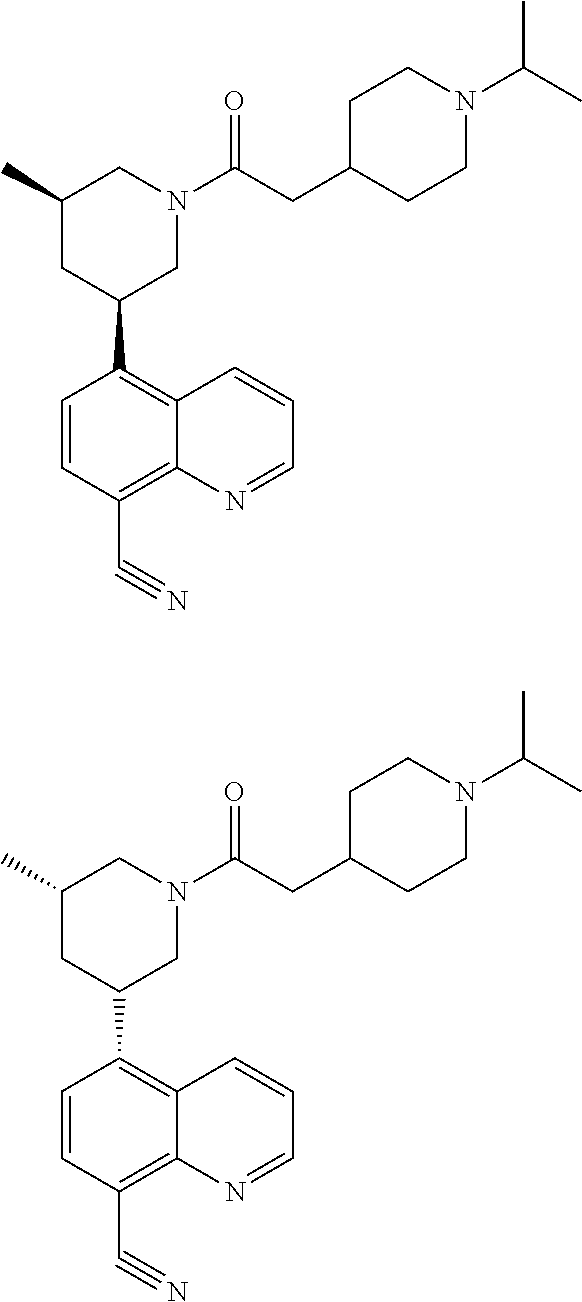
C1(C)CC(C2=C3C(=C(C#N)C=C2)N=CC=C3)CN(C(CC2CCN(C(C)C)CC2)=O)C1.C1(C)CC(C2=C3C(=C(C#N)C=C2)N=CC=C3)CN(C(CC2CCN(C(C)C)CC2)=O)C1
